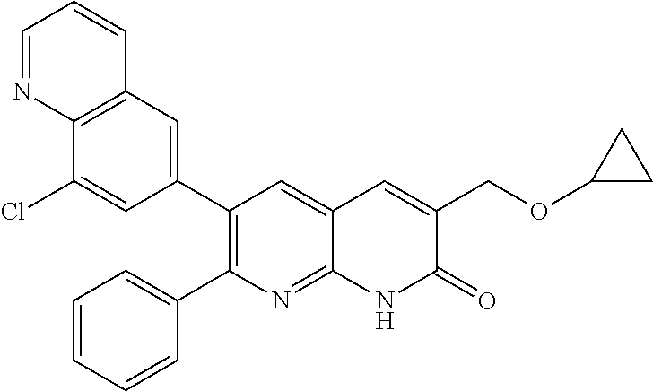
C12=C(C=C(C3=C(C4=CC=CC=C4)N=C4C(=C3)C=C(COC3CC3)C(=O)N4)C=C1Cl)C=CC=N2
